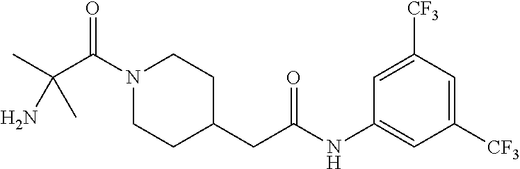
C(C(N1CCC(CC(NC2=CC([CF3])=CC([CF3])=C2)=O)CC1)=O)(C)(N)C
